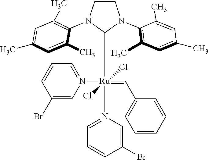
C1([Ru](=CC2=CC=CC=C2)(N2=CC=CC(Br)=C2)(Cl)(Cl)N2=CC=CC(Br)=C2)N(C2=C(C)C=C(C)C=C2C)CCN1C1=C(C)C=C(C)C=C1C
